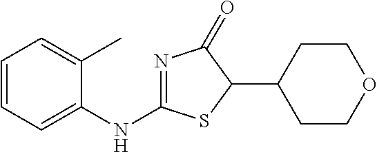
C1=CC=C(NC2=NC(=O)C(C3CCOCC3)S2)C(C)=C1
